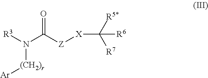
[R3]N([(CH2)r][Ar])C([Z][X]C([R5*])([R7])[R6])=O
